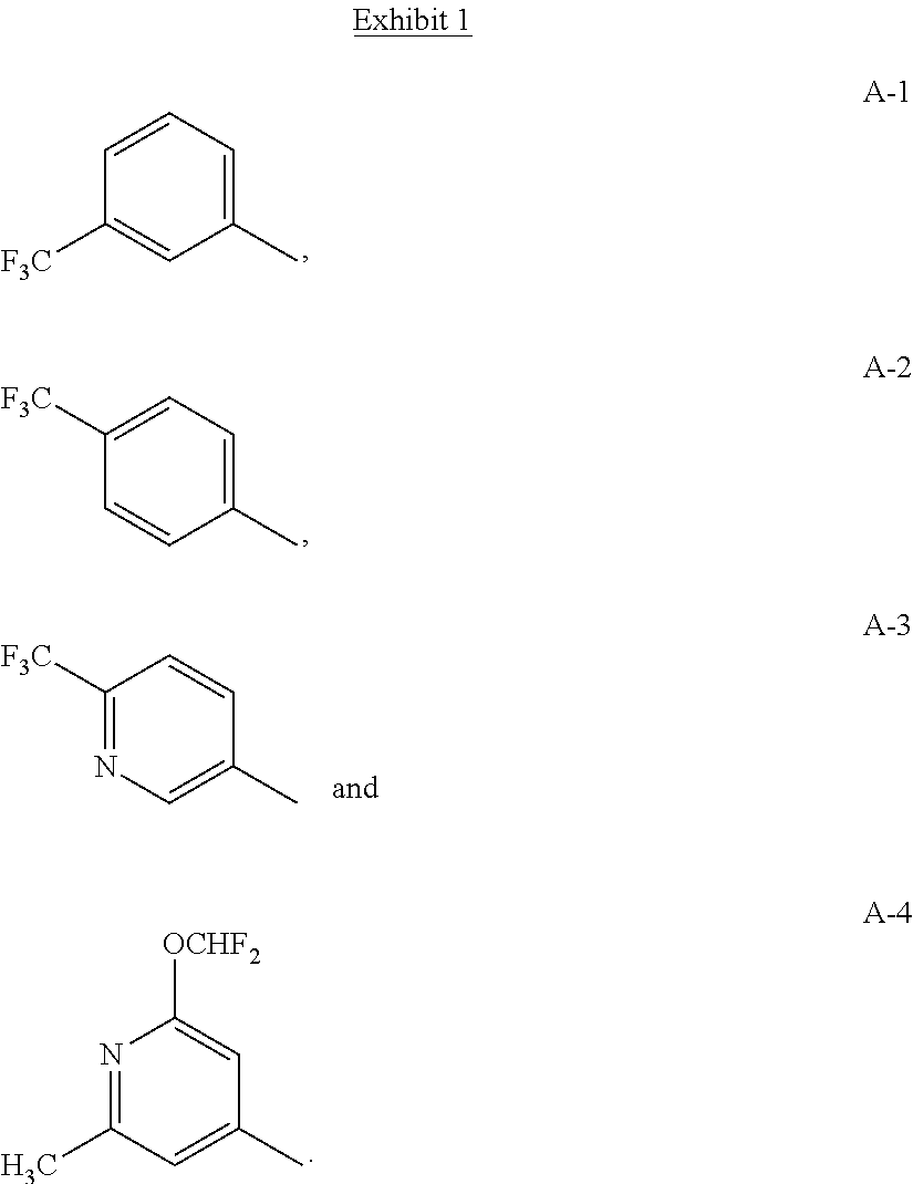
C1(C)=CC=CC([F3C])=C1.C1(C)=CC=C([F3C])C=C1.C1(C)=CN=C([F3C])C=C1.C1(C)=CC(C)=NC([OCHF2])=C1
